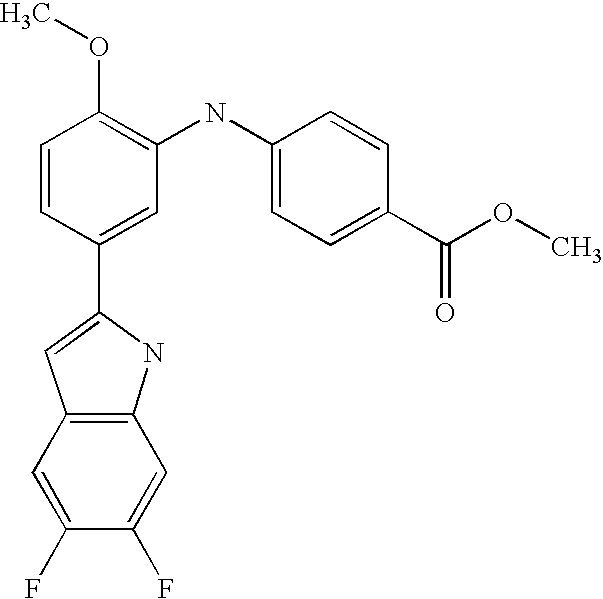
C1=CC(C2=CC3=C(N2)C=C(F)C(F)=C3)=CC(NC2=CC=C(C(OC)=O)C=C2)=C1OC
